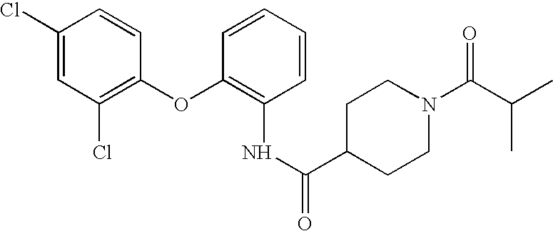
C1(Cl)=CC(Cl)=C(OC2=C(NC(C3CCN(C(C(C)C)=O)CC3)=O)C=CC=C2)C=C1
